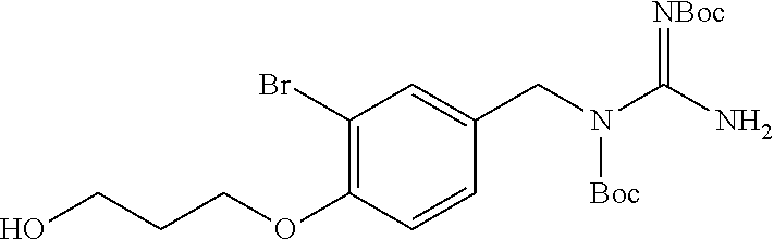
N(C(N)=[NBoc])(CC1=CC(Br)=C(OCCCO)C=C1)[Boc]
